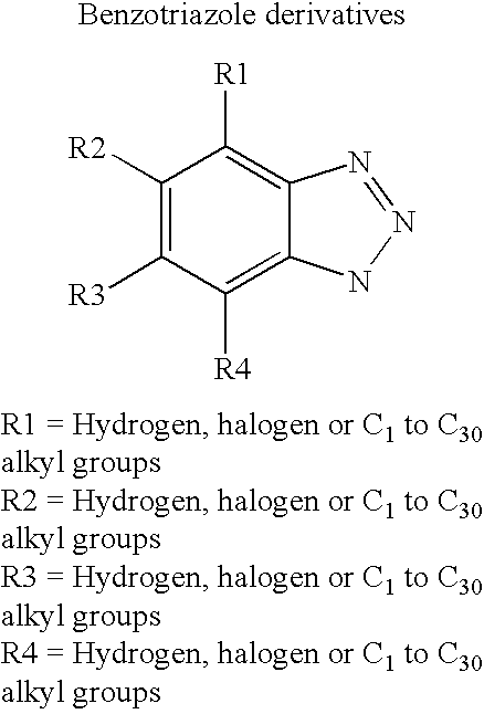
C1([R2])=C([R3])C([R4])=C2C(=C1[R1])N=NN2
